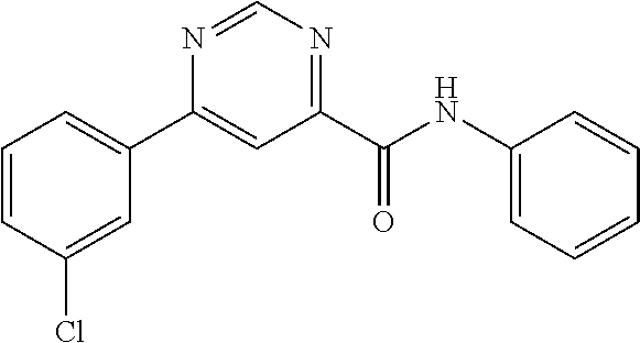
C1=CC(Cl)=CC(C2=CC(C(NC3=CC=CC=C3)=O)=NC=N2)=C1
